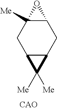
C12C([Me])(CC3C(C1)C3([Me])[Me])O2
